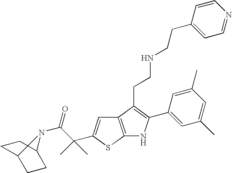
C1C2CCC(C1)N2C(C(C)(C)C1=CC2=C(S1)NC(C1=CC(C)=CC(C)=C1)=C2CCNCCC1=CC=NC=C1)=O
